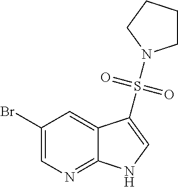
C1(Br)=CN=C2C(=C1)C(S(=O)(=O)N1CCCC1)=CN2
